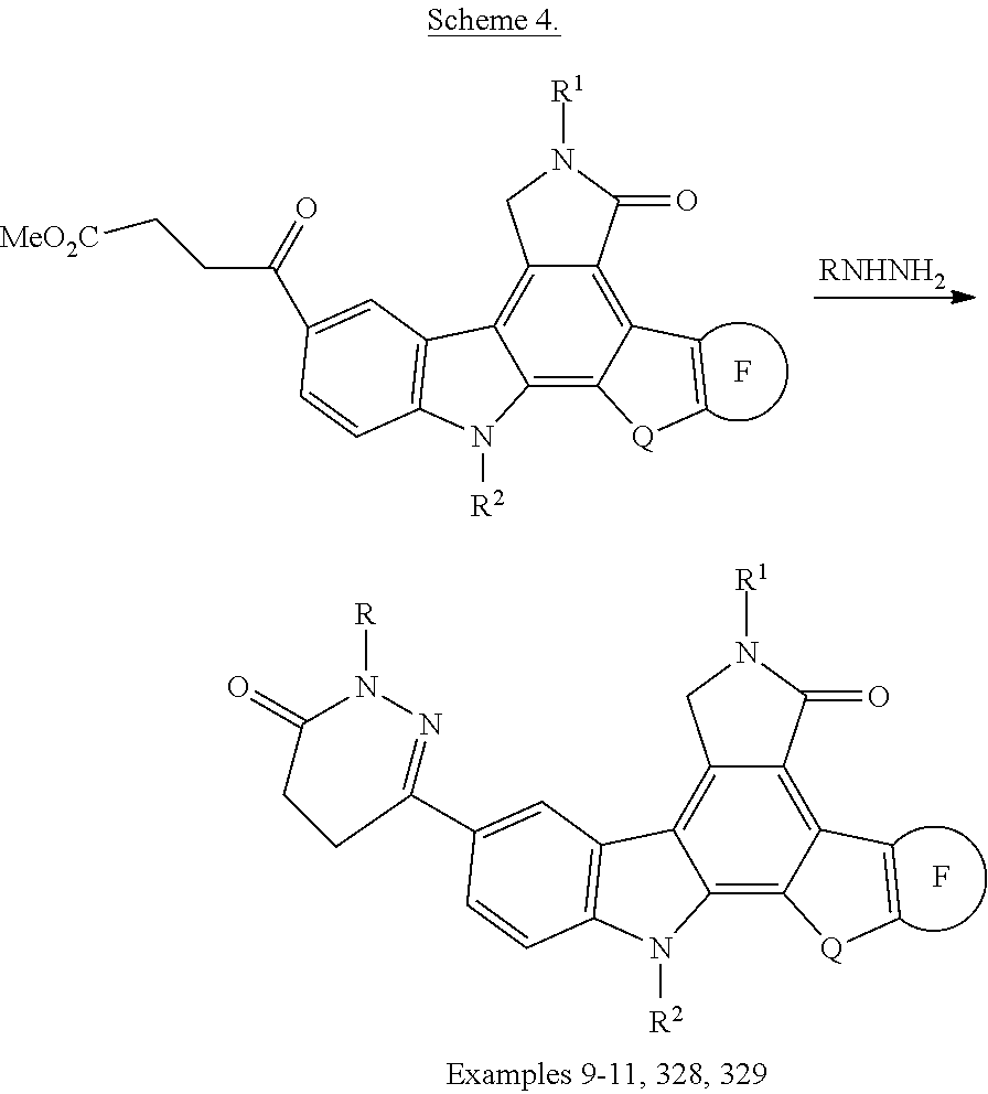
[RNHNH2].C12=C3C(=C4C(=C1C1=C(N2[R2])C=CC(C(=O)CC[MeO2C])=C1)CN([R1])C4=O)C=C[Q]3.F.C12=C3C(=C4C(=C1C1=C(N2[R2])C=CC(C2=NN([R])C(=O)CC2)=C1)CN([R1])C4=O)C=C[Q]3.F
